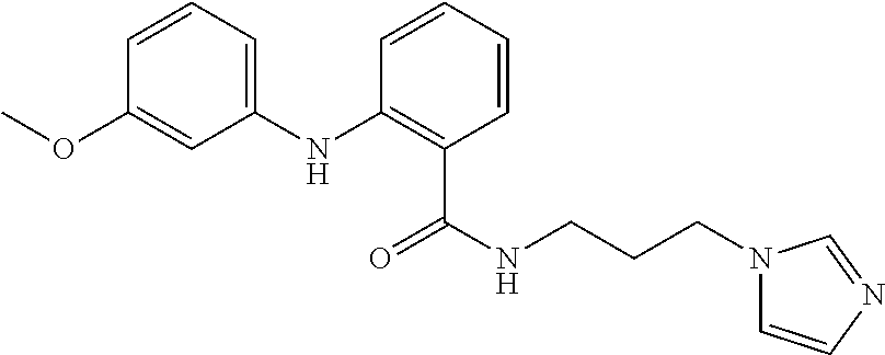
C1(NC2=C(C(NCCCN3C=CN=C3)=O)C=CC=C2)=CC=CC(OC)=C1
